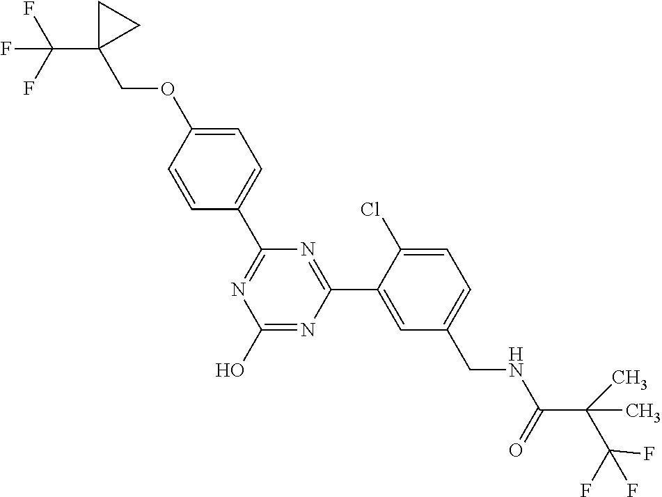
C1(C2=NC(O)=NC(C3=CC(CNC(C(C(F)(F)F)(C)C)=O)=CC=C3Cl)=N2)=CC=C(OCC2(C(F)(F)F)CC2)C=C1
